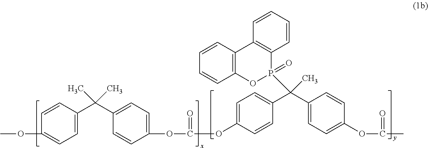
C12=C(OP(=O)(C(C)(C3=CC=C(OC(OC4=CC=C(C(C5=CC=C(OC)C=C5)(C)C)C=C4)=O)C=C3)C3=CC=C(OC(=O)C)C=C3)C3=C1C=CC=C3)C=CC=C2
